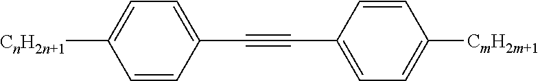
C1=CC(C#CC2=CC=C([CmH2m+1])C=C2)=CC=C1[CnH2n+1]
